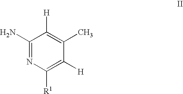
C1(N)=NC([R1])=C([H])C(C)=C1[H]
